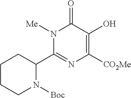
N1([Me])C(C2CCCCN2[Boc])=NC([CO2Me])=C(O)C1=O
